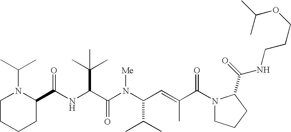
N(C(C(N(C(C(C)C)C=C(C)C(N1CCCC1C(=O)NCCCOC(C)C)=O)[Me])=O)C(C)(C)C)C(C1N(C(C)C)CCCC1)=O
